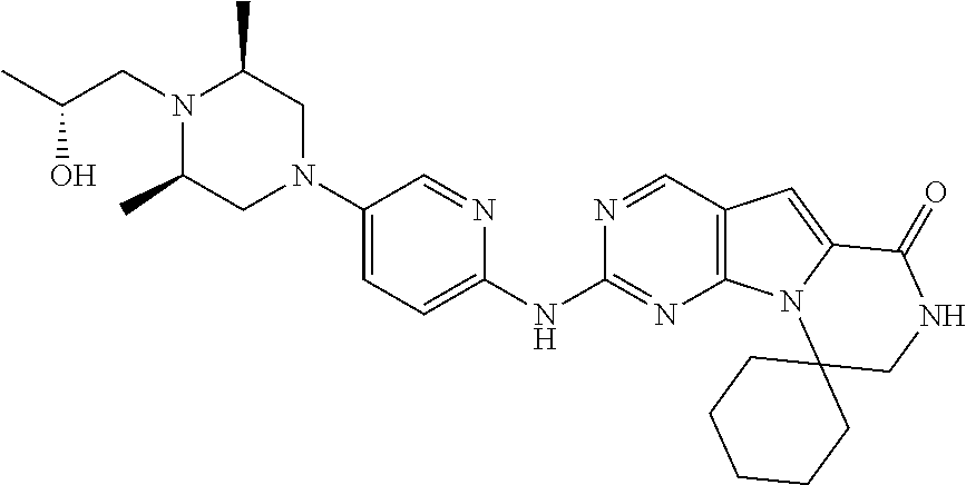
C1(N2CC(C)N(CC(C)O)C(C)C2)=CC=C(NC2=NC3=C(C=N2)C=C2N3C3(CNC2=O)CCCCC3)N=C1
